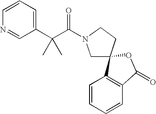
C1=CC=CC2=C1C1(OC2=O)CN(C(C(C2=CC=CN=C2)(C)C)=O)CC1
